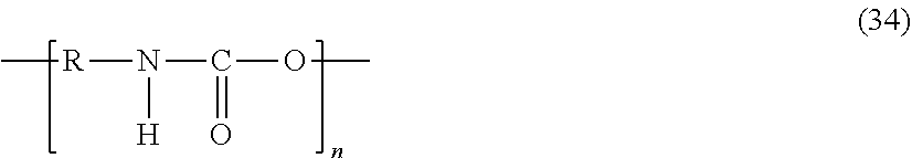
C[R]N(C(OC)=O)[H]
